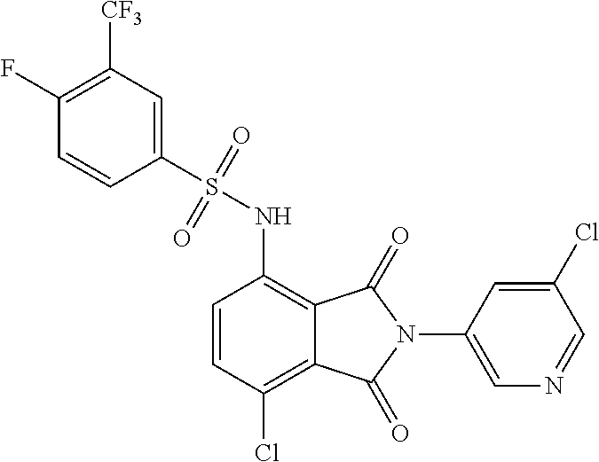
C1(F)=C([CF3])C=C(S(=O)(=O)NC2=C3C(=C(Cl)C=C2)C(=O)N(C2=CN=CC(Cl)=C2)C3=O)C=C1
